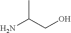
CC(N)CO
